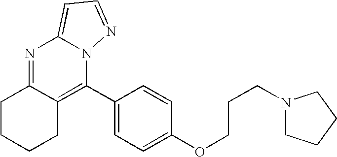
N1=C2C(=C(C3=CC=C(OCCCN4CCCC4)C=C3)N3C1=CC=N3)CCCC2
